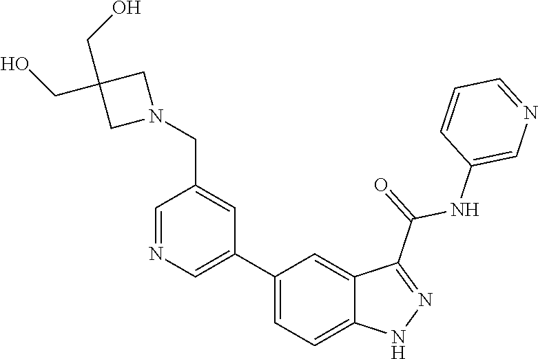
C1(C2=CN=CC(CN3CC(CO)(CO)C3)=C2)=CC=C2C(=C1)C(C(=O)NC1=CN=CC=C1)=NN2
